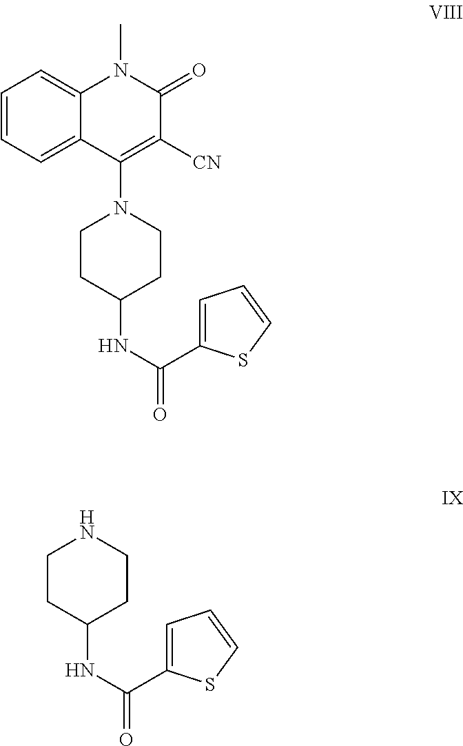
C1=CC=C2C(=C1)N(C)C(=O)C([CN])=C2N1CCC(NC(=O)C2=CC=CS2)CC1.N1CCC(NC(=O)C2=CC=CS2)CC1
